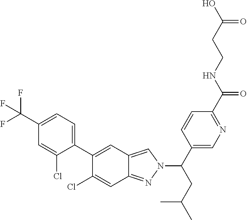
C1(C(F)(F)F)=CC=C(C2=CC3=CN(C(CC(C)C)C4=CN=C(C(NCCC(O)=O)=O)C=C4)N=C3C=C2Cl)C(Cl)=C1
